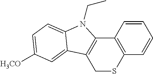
C1=CC2=C(C=C1)SCC1=C2N(CC)C2=CC=C([H3CO])C=C12
